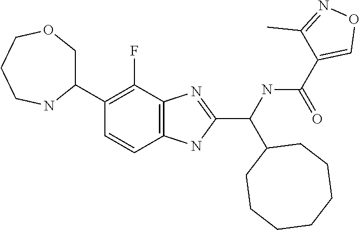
C1(C2COCCCN2)=C(F)C2=C(C=C1)NC(C(NC(=O)C1=CON=C1C)C1CCCCCCC1)=N2
